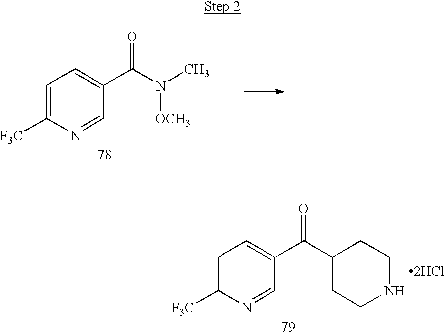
C1=C([F3C])N=CC(C(N(C)[OCH3])=O)=C1.C1=C([F3C])N=CC(C(=O)C2CCNCC2)=C1.[2HCl]
